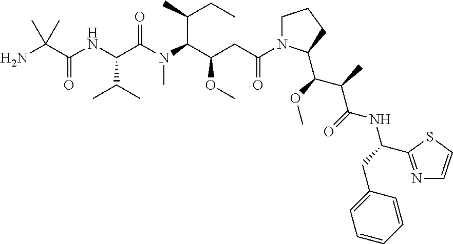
C1N(C(CC(C(N(C(C(NC(C(N)(C)C)=O)C(C)C)=O)C)C(C)CC)OC)=O)C(C(C(C)C(=O)NC(CC2=CC=CC=C2)C2=NC=CS2)OC)CC1
